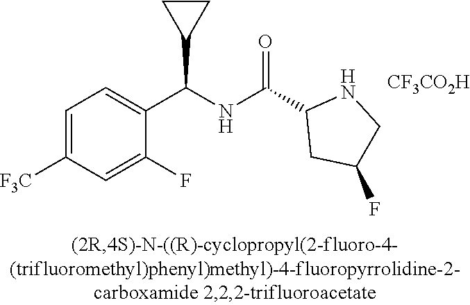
C1=C([F3C])C=C(F)C(C(NC(=O)C2CC(F)CN2)C2CC2)=C1.[CF3CO2H]
